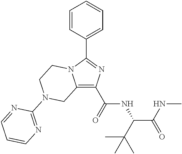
C12=C(C(=O)NC(C(NC)=O)C(C)(C)C)N=C(C3=CC=CC=C3)N1CCN(C1=NC=CC=N1)C2
